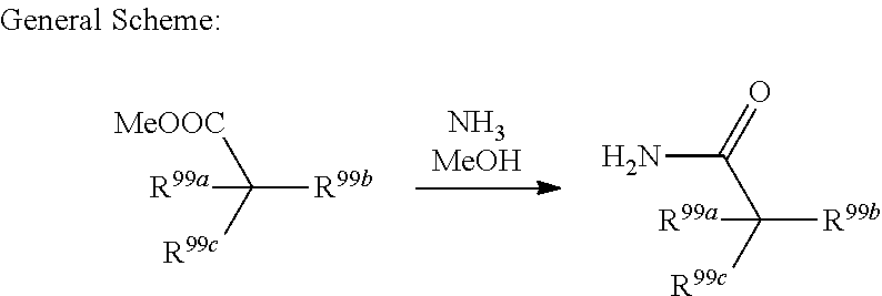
[NH3MeOH].C([R99b])([R99c])([MeOOC])[R99a].C([R99b])([R99c])(C(=O)N)[R99a]
